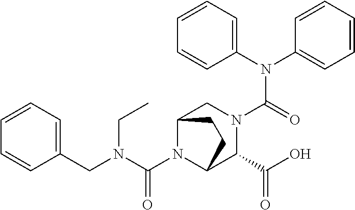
C1(N(C2=CC=CC=C2)C(=O)N2CC3N(C(N(CC)CC4=CC=CC=C4)=O)C(C2C(O)=O)CC3)=CC=CC=C1
